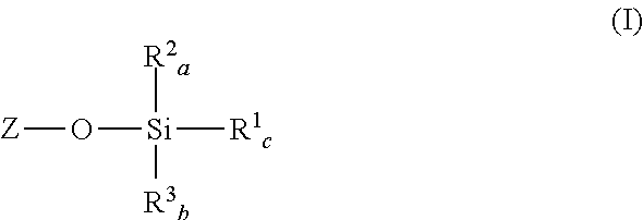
[Z]O[Si]([R1c])([R2a])[R3b]
